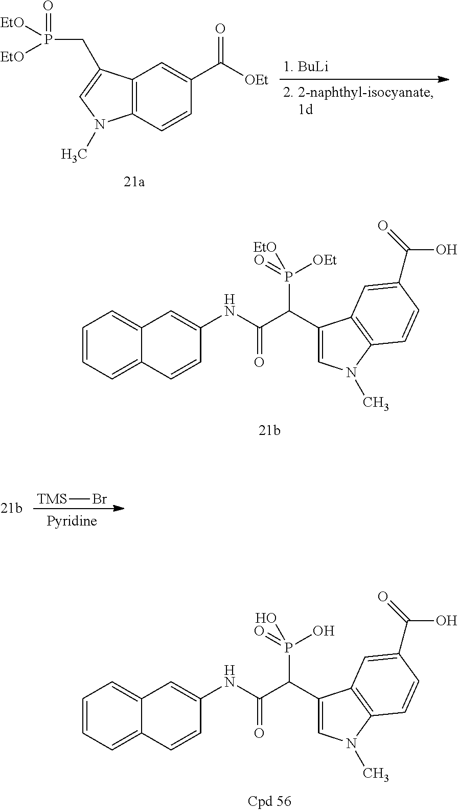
C1=CC=C2C(=C1)C=C(NC(C(C1=CN(C)C3=C1C=C(C(=O)O)C=C3)P([OEt])(=O)[EtO])=O)C=C2.[TMS]Br.C12=C(C=CC(C([OEt])=O)=C1)N(C)C=C2CP(=O)([EtO])[EtO].C1=CC=C2C(=C1)C=C(NC(C(C1=CN(C)C3=C1C=C(C(=O)O)C=C3)P(O)(=O)O)=O)C=C2
